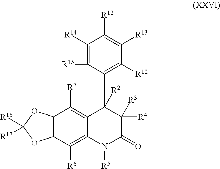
C12=C(C([R7])=C3C(=C1[R6])N([R5])C(=O)C([R4])([R3])C3([R2])C1=C([R12])C([R13])=C([R12])C([R14])=C1[R15])OC([R16])([R17])O2
